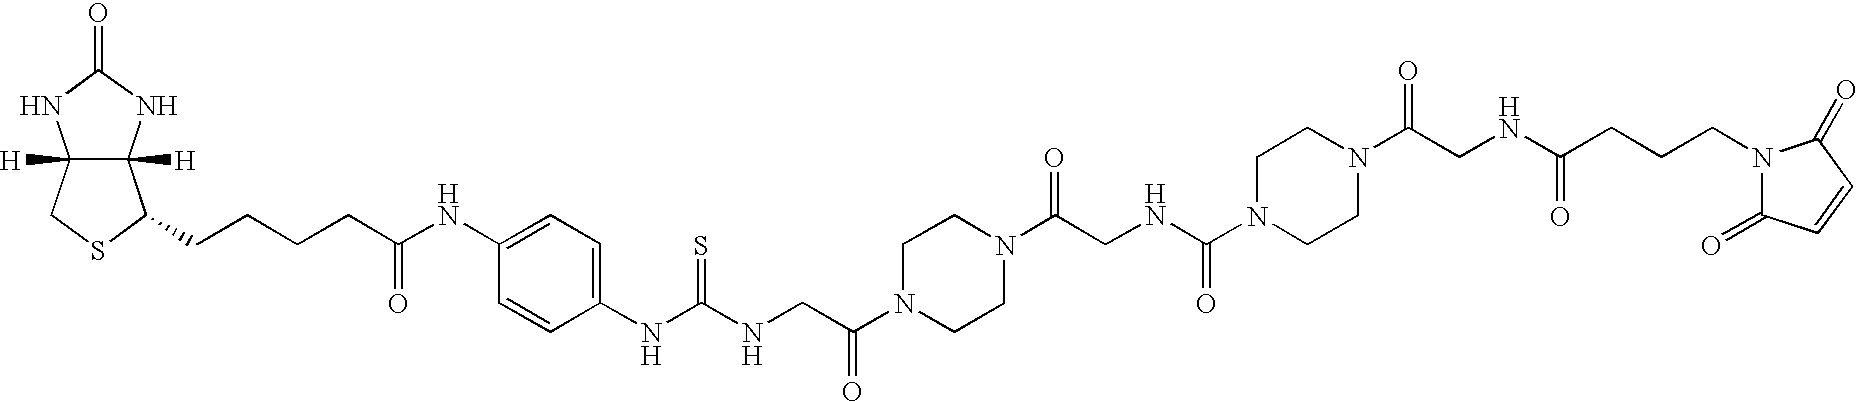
C12([H])C([H])(NC(=O)N1)C(CCCCC(NC1=CC=C(NC(NCC(N3CCN(C(CNC(N4CCN(C(CNC(CCCN5C(=O)C=CC5=O)=O)=O)CC4)=O)=O)CC3)=O)=S)C=C1)=O)SC2
